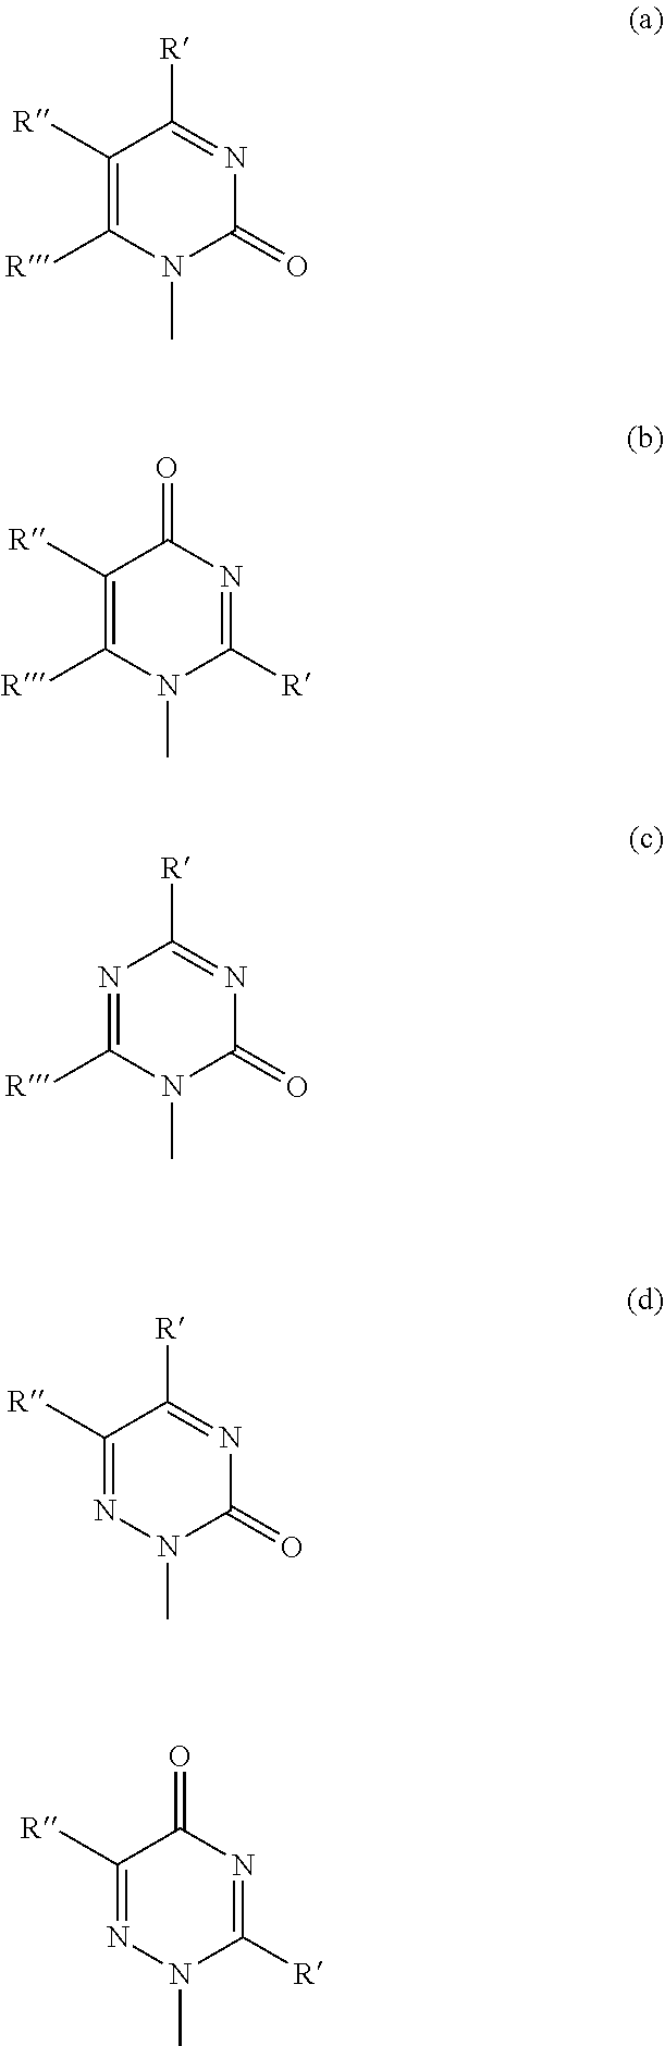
C1([R])=C([R])N(C)C(=O)N=C1[R].C1([R])=C([R])N(C)C([R])=NC1=O.N1=C([R])N(C)C(=O)N=C1[R].C1([R])=NN(C)C(=O)N=C1[R].C1([R])=NN(C)C([R])=NC1=O
